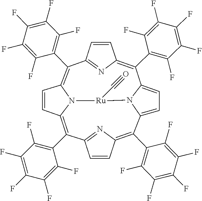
C12=NC(=C(C3=C(F)C(F)=C(F)C(F)=C3F)C3=CC=C4N3[Ru](C#O)N3C(=C(C5=C(F)C(F)=C(F)C(F)=C5F)C5=NC(=C4C4=C(F)C(F)=C(F)C(F)=C4F)C=C5)C=CC3=C1C1=C(F)C(F)=C(F)C(F)=C1F)C=C2
